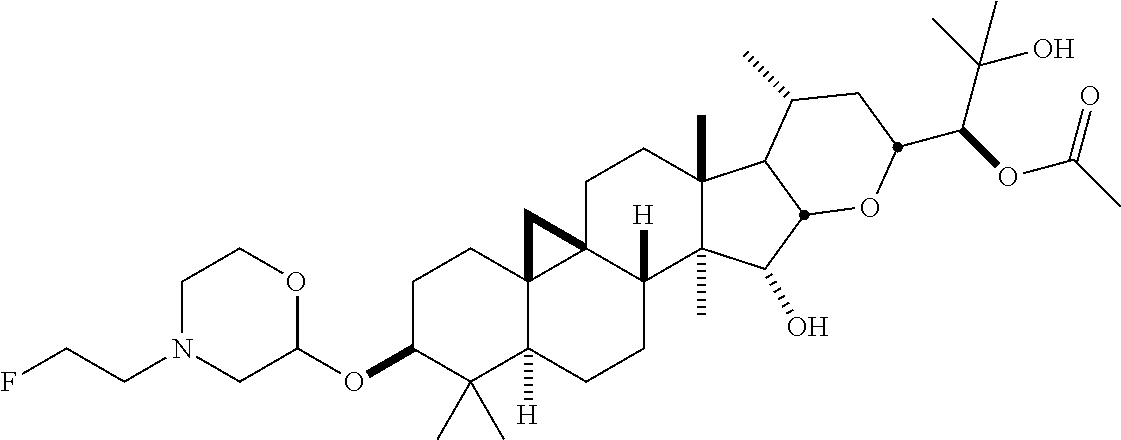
C1C(OC2OCCN(CCF)C2)C(C)(C)C2([H])C3(C1)C1(C([H])(CC2)C2(C)C(C)(CC1)C1C(C)CC(C(C(C)(O)C)OC(C)=O)OC1C2O)C3
